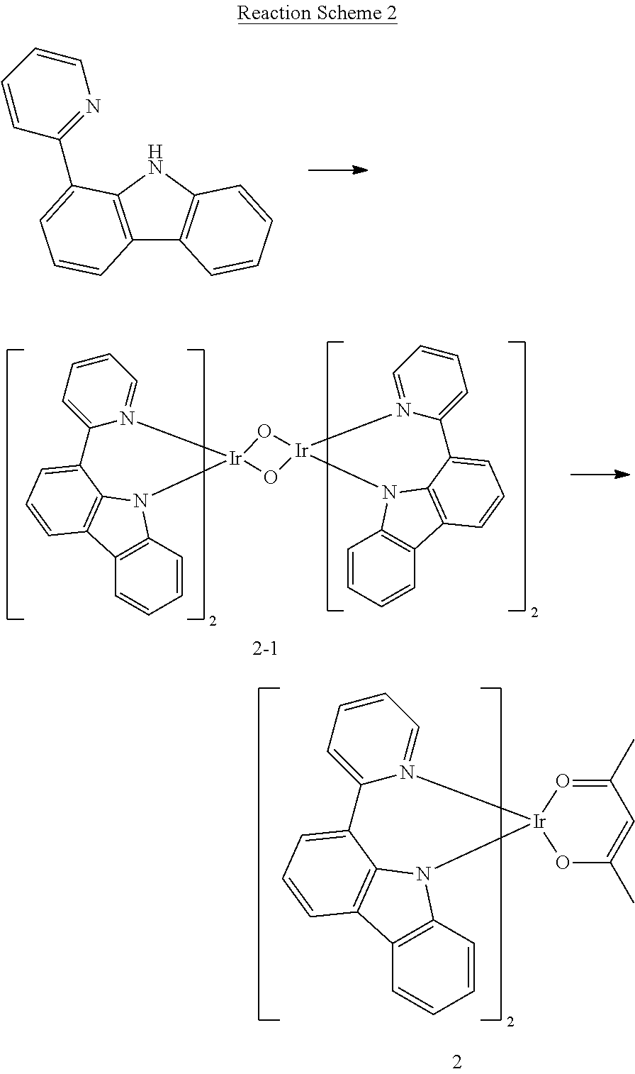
C12=C(NC3=C1C=CC=C3)C(C1=NC=CC=C1)=CC=C2.C1=CC2=C(C=C1)C1=C3N2[Ir]2(N4=CC=CC=C4C3=CC=C1)O[Ir]1(O2)N2C3=C(C=CC=C3)C3=C2C(=CC=C3)C2=CC=CC=N21.C1=CC2=C(C=C1)C1=C3N2[Ir]2(N4=CC=CC=C4C3=CC=C1)OC(C)=CC(C)=O2
